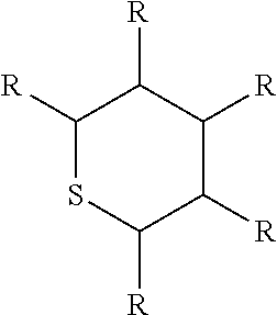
C1([R])SC([R])C([R])C([R])C1[R]
